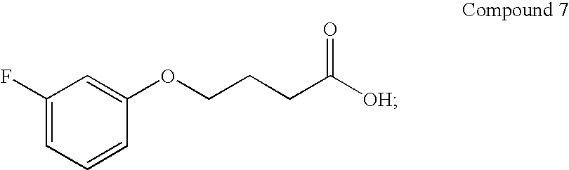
C1(F)=CC=CC(OCCCC([OH])=O)=C1
